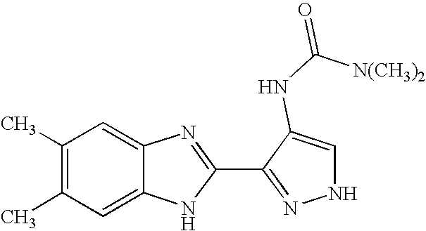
C1=C2C(=CC(C)=C1C)N=C(C1=NNC=C1NC([N(CH3)2])=O)N2
